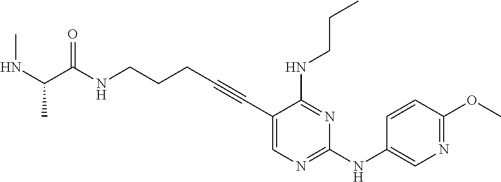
C1(C#CCCCNC(=O)C(NC)C)=CN=C(NC2=CN=C(OC)C=C2)N=C1NCCC
